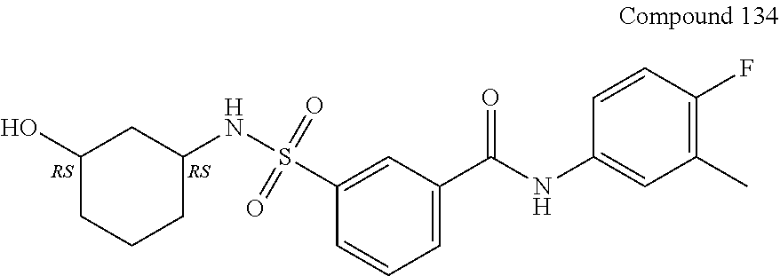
C1(C(NC2=CC(C)=C(F)C=C2)=O)=CC=CC(S(NC2CC(O)CCC2)(=O)=O)=C1
